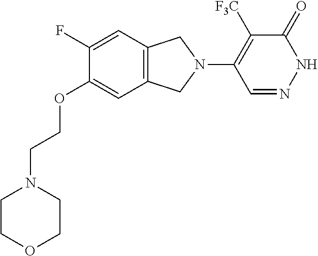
C1(F)=CC2=C(C=C1OCCN1CCOCC1)CN(C1=C([F3C])C(=O)NN=C1)C2
